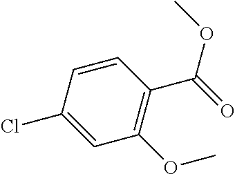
C1=CC(Cl)=CC(OC)=C1C(=O)OC
